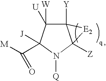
C1([U])([W])C(C([M])=O)([J])N([Q])C2([Z])C1([Y])[E2]2
